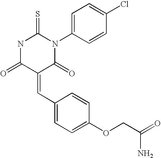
N1C(=O)C(=CC2=CC=C(OCC(=O)N)C=C2)C(=O)N(C2=CC=C(Cl)C=C2)C1=S
